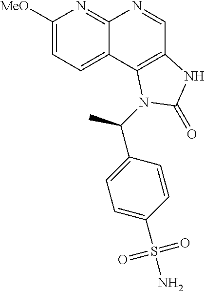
C1([MeO])=CC=C2C(=N1)N=CC1=C2N(C(C2=CC=C(S(N)(=O)=O)C=C2)C)C(=O)N1
